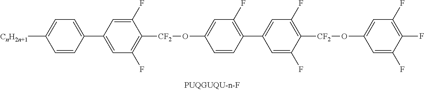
[CnH2n+1]C1=CC=C(C2=CC(F)=C([CF2]OC3=CC(F)=C(C4=CC(F)=C([CF2]OC5=CC(F)=C(F)C(F)=C5)C(F)=C4)C=C3)C(F)=C2)C=C1
